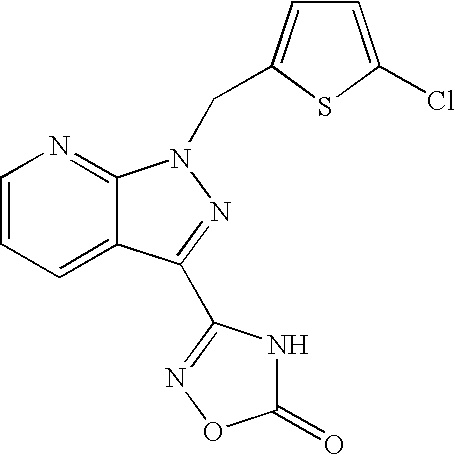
C1=CC=C2C(=N1)N(CC1=CC=C(Cl)S1)N=C2C1=NOC(=O)N1
